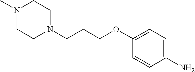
N1(C)CCN(CCCOC2=CC=C(N)C=C2)CC1
